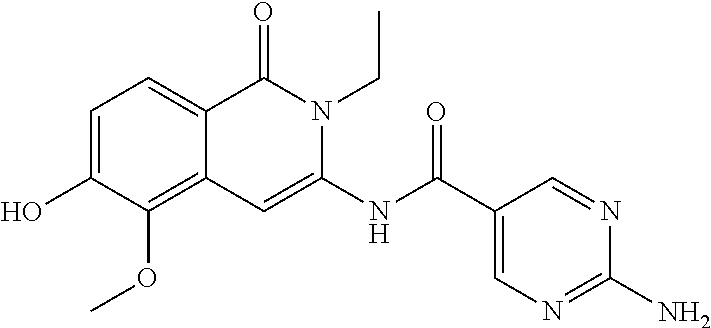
C1=C(O)C(OC)=C2C(=C1)C(=O)N(CC)C(NC(=O)C1=CN=C(N)N=C1)=C2
